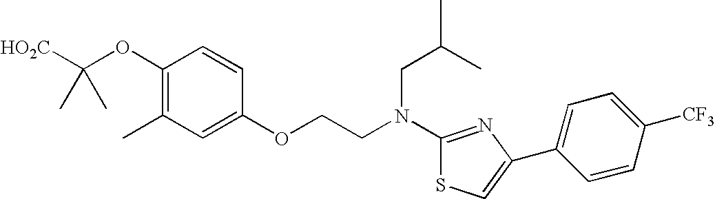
[HO2C]C(OC1=C(C)C=C(OCCN(C2=NC(C3=CC=C([CF3])C=C3)=CS2)CC(C)C)C=C1)(C)C
